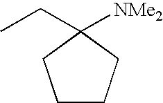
[NMe2]C1(CC)CCCC1
